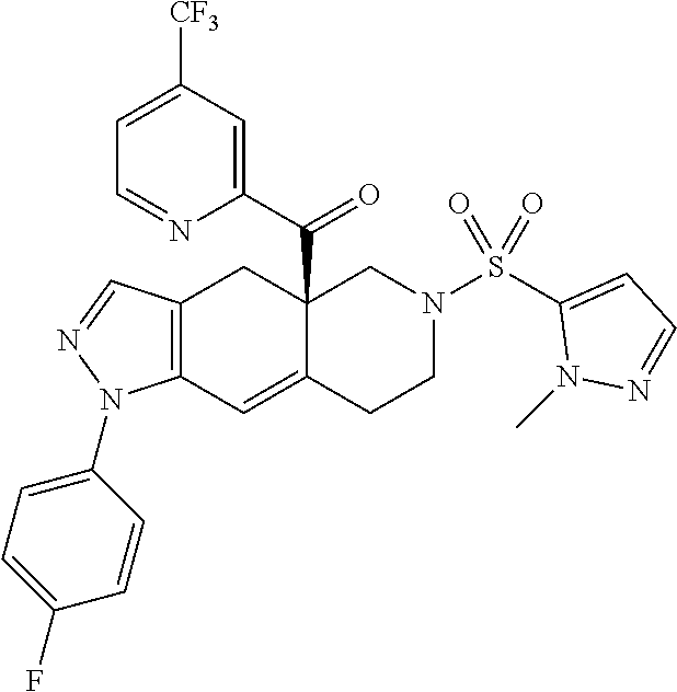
C12=C(C=C3C(C(C4=CC([CF3])=CC=N4)=O)(C1)CN(S(C1=CC=NN1C)(=O)=O)CC3)N(C1=CC=C(F)C=C1)N=C2
